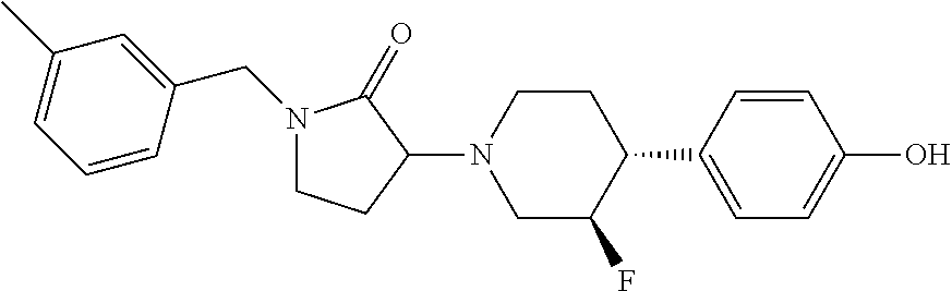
C1=C(C2CCN(C3C(=O)N(CC4=CC(C)=CC=C4)CC3)CC2F)C=CC(O)=C1
